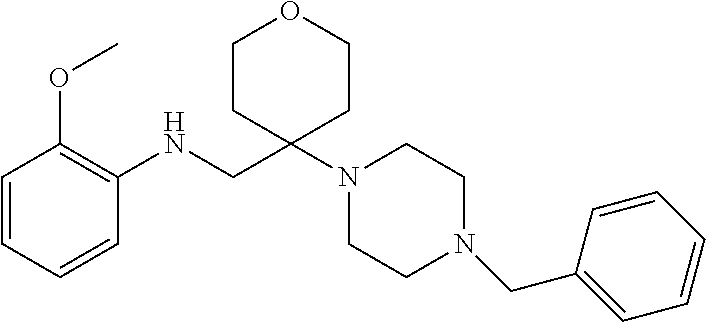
C1=CC=CC(NCC2(N3CCN(CC4=CC=CC=C4)CC3)CCOCC2)=C1OC
